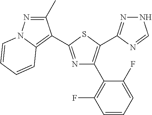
N1=C(C2=C3N(N=C2C)C=CC=C3)SC(C2=NNC=N2)=C1C1=C(F)C=CC=C1F
